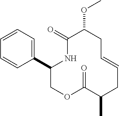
C1=CC=C(C2COC(=O)C(C)CC=CCC(OC)C(=O)N2)C=C1
